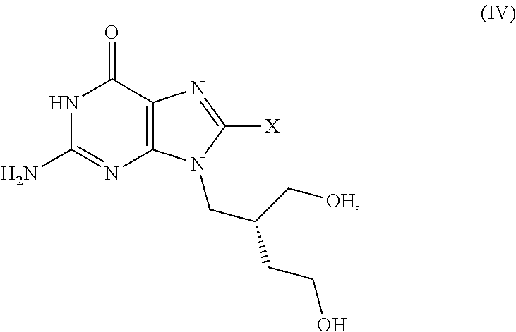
N1C(N)=NC2=C(C1=O)N=C([X])N2CC(C[OH])CCO
